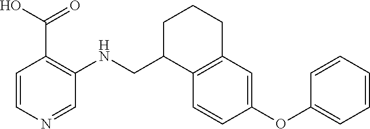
C1(OC2=CC=CC=C2)=CC2=C(C=C1)C(CNC1=C(C(=O)O)C=CN=C1)CCC2
